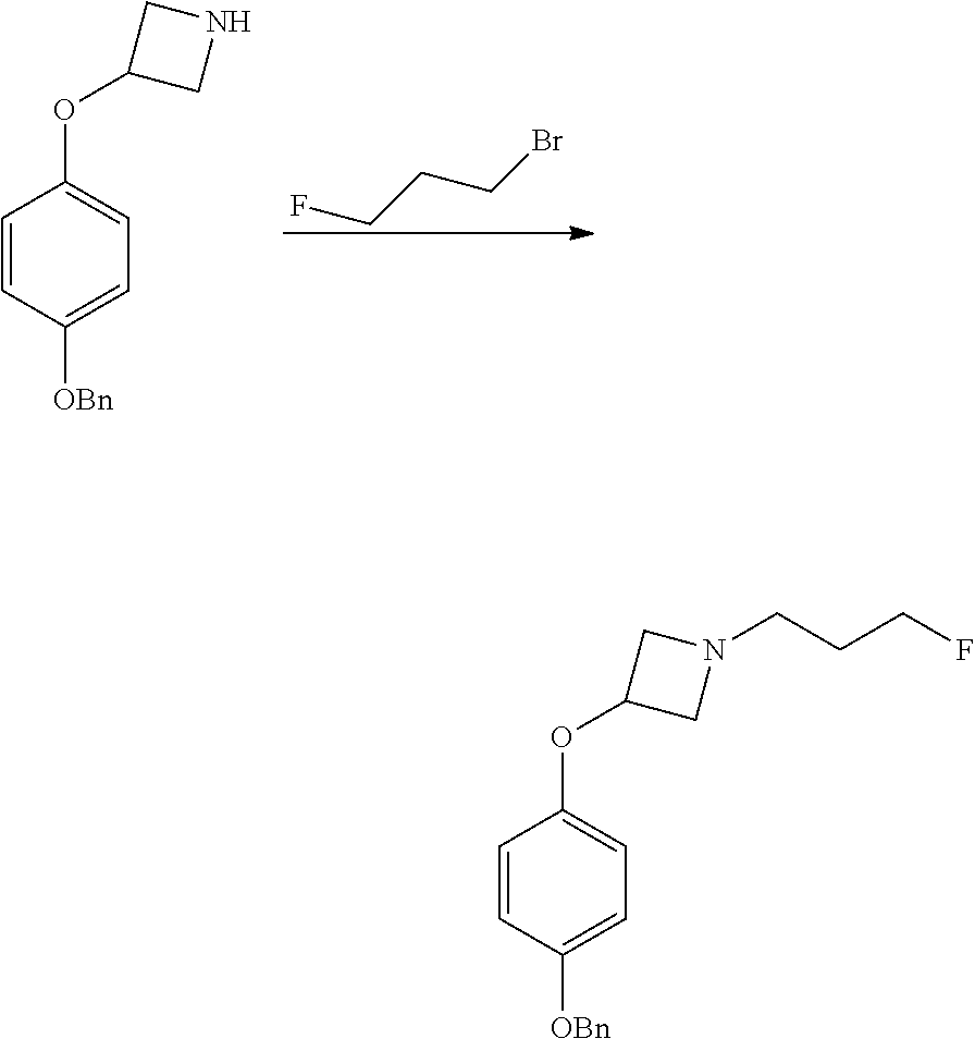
FCCCBr.C1(OC2=CC=C([OBn])C=C2)CNC1.C1(OC2=CC=C([OBn])C=C2)CN(CCCF)C1
